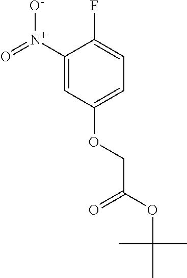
O=[N+](C1=CC(OCC(=O)OC(C)(C)C)=CC=C1F)[O-]
